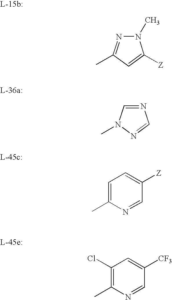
N1(C)N=C(C)C=C1[Z].N1=CN(C)N=C1.C1=C(C)N=CC([Z])=C1.C1(Cl)=C(C)N=CC([CF3])=C1
